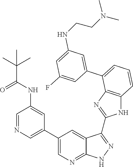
C1=C(C2=CC=CC3=C2N=C(C2=NNC4=NC=C(C5=CN=CC(NC(C(C)(C)C)=O)=C5)C=C42)N3)C=C(F)C=C1NCCN(C)C
